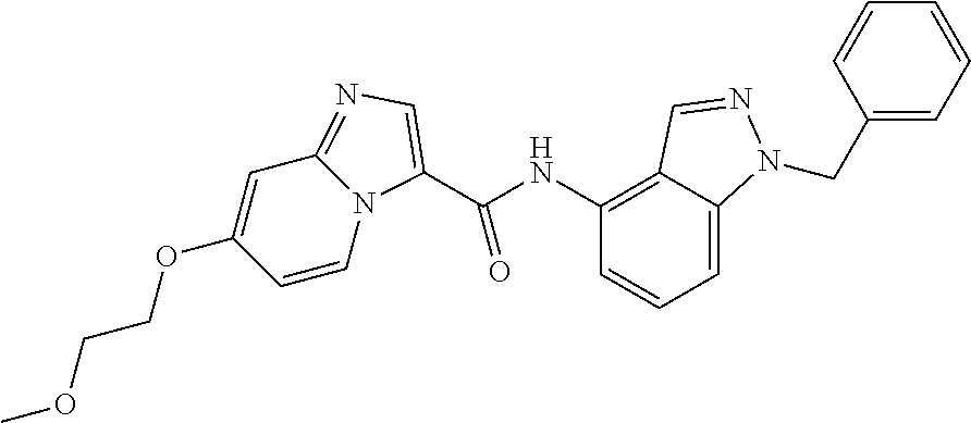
C(NC1=C2C(=CC=C1)N(CC1=CC=CC=C1)N=C2)(=O)C1=CN=C2N1C=CC(OCCOC)=C2
